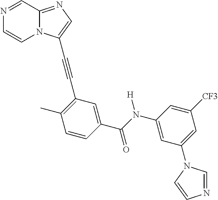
N1=CC2=NC=C(C#CC3=C(C)C=CC(C(N(C4=CC(N5C=NC=C5)=CC([CF3])=C4)[H])=O)=C3)N2C=C1
